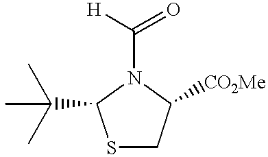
S1CC([CO2Me])N(C([H])=O)C1C(C)(C)C
